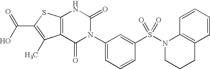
C12=C(C(=O)N(C3=CC=CC(S(N4CCCC5=C4C=CC=C5)(=O)=O)=C3)C(=O)N1)C(C)=C(C(=O)O)S2
